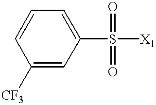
C1(S([X1])(=O)=O)=CC=CC([CF3])=C1
